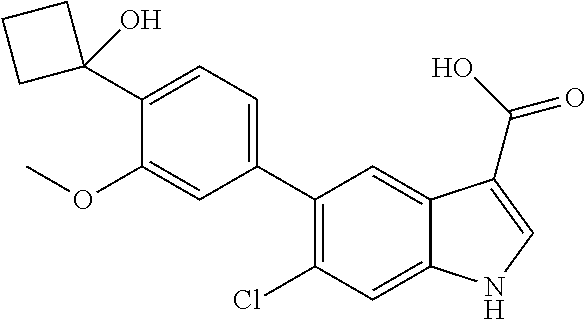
C1(C2=CC=C(C3(O)CCC3)C(OC)=C2)=C(Cl)C=C2C(=C1)C(C(O)=O)=CN2
